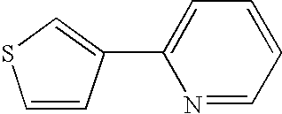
C1=CC(C2=CC=CC=N2)=CS1
